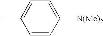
CC1=CC=C([N(Me)2])C=C1
